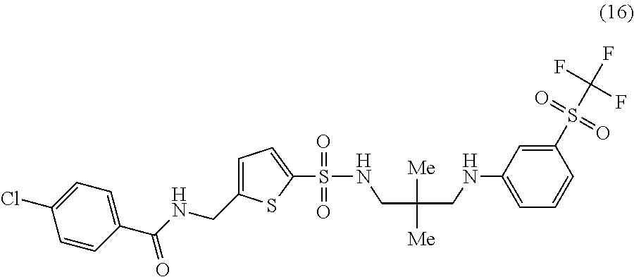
C(NC(C1=CC=C(Cl)C=C1)=O)C1=CC=C(S(NCC(CNC2=CC=CC(S(C(F)(F)F)(=O)=O)=C2)([Me])[Me])(=O)=O)S1
